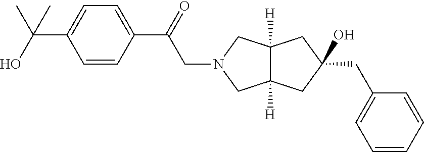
C1=CC(C(=O)CN2CC3([H])C([H])(C2)CC(CC2=CC=CC=C2)(O)C3)=CC=C1C(C)(O)C
